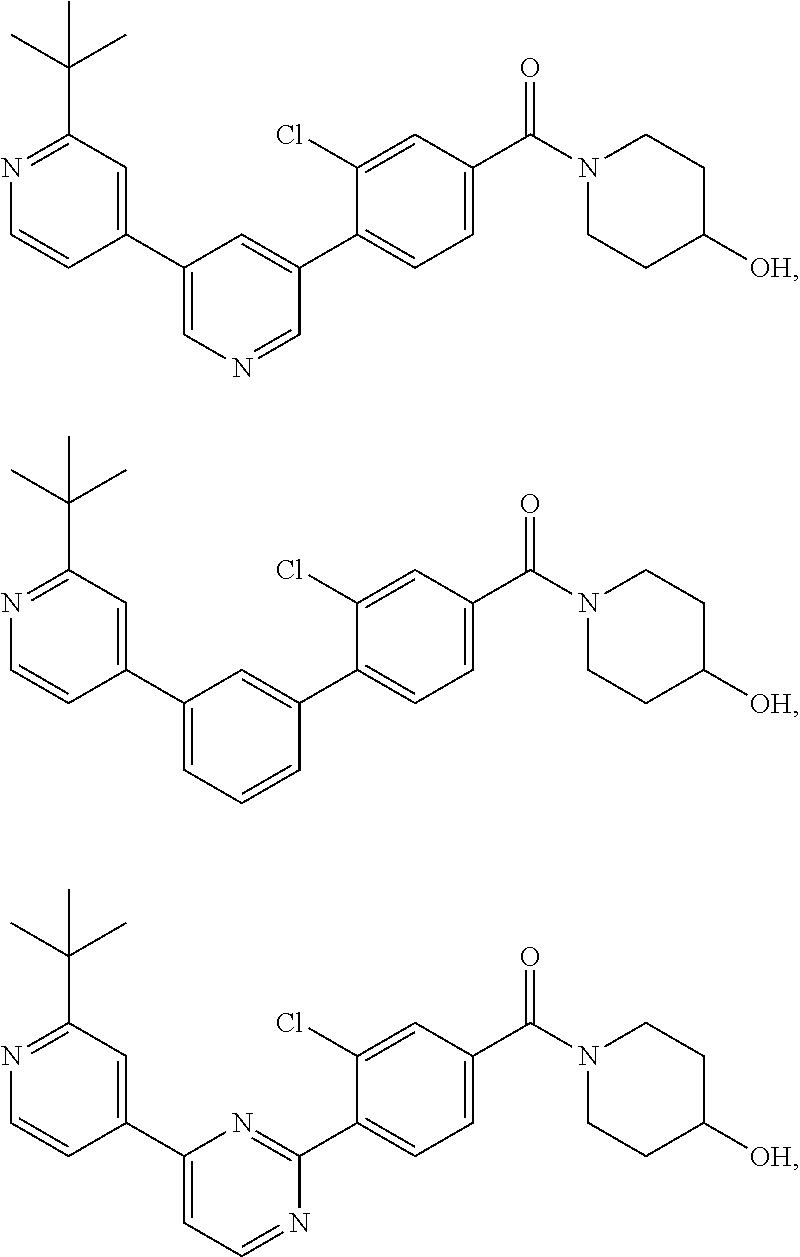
C1(C2=CN=CC(C3=CC=C(C(N4CCC([OH])CC4)=O)C=C3Cl)=C2)=CC(C(C)(C)C)=NC=C1.C1(C2=CC=CC(C3=CC=C(C(N4CCC([OH])CC4)=O)C=C3Cl)=C2)=CC(C(C)(C)C)=NC=C1.C1(C2=CC=NC(C3=CC=C(C(N4CCC([OH])CC4)=O)C=C3Cl)=N2)=CC(C(C)(C)C)=NC=C1
